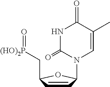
C1=CC(C[(HO)2P]=O)OC1N1C=C(C)C(=O)NC1=O
